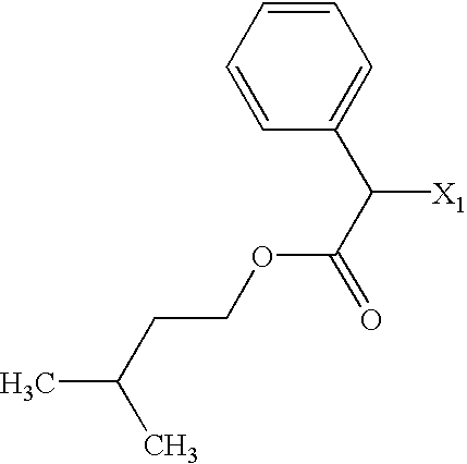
CC(CCOC(C([X1])C1=CC=CC=C1)=O)C
